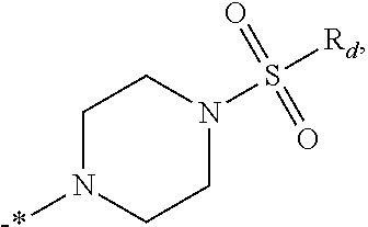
C1N([-*])CCN(S([Rd])(=O)=O)C1
